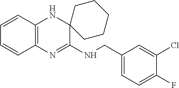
C1=CC2=C(C=C1)N=C(NCC1=CC=C(F)C(Cl)=C1)C1(N2)CCCCC1
